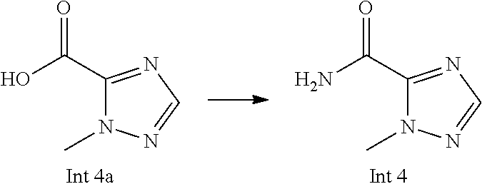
C1(C(O)=O)=NC=NN1C.C1(C(N)=O)=NC=NN1C
